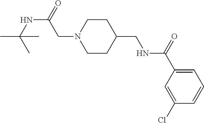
N1(CC(NC(C)(C)C)=O)CCC(CNC(C2=CC=CC(Cl)=C2)=O)CC1
